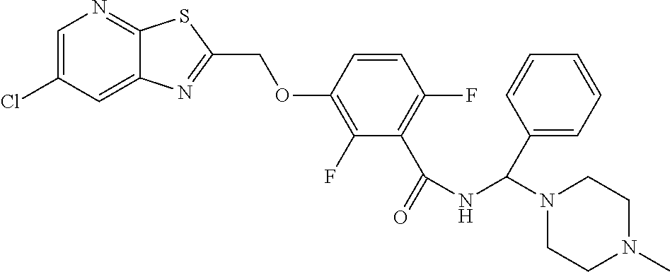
C12=CC(Cl)=CN=C1SC(COC1=C(F)C(C(=O)NC(N3CCN(C)CC3)C3=CC=CC=C3)=C(F)C=C1)=N2
